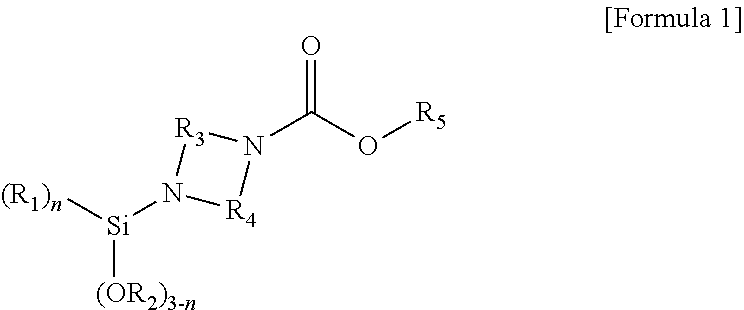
[Si]([(OR2)3-n])([(R1)n])N1[R4]N(C(O[R5])=O)[R3]1
